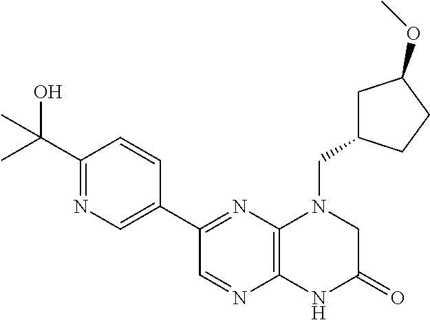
C1(C(C)(O)C)=NC=C(C2=NC3=C(N=C2)NC(=O)CN3CC2CC(OC)CC2)C=C1
